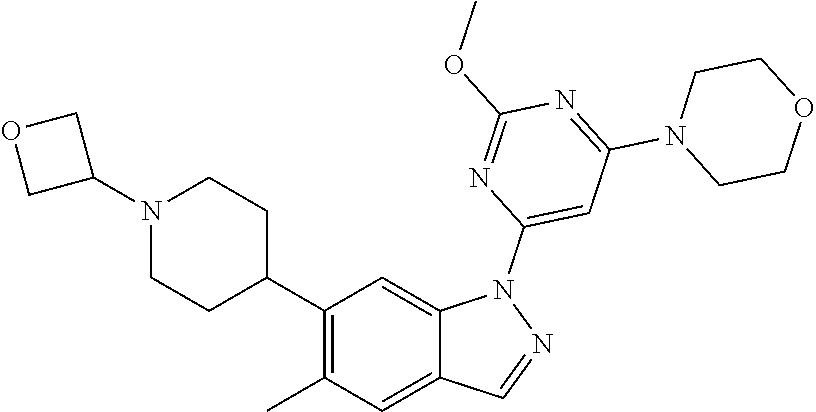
C1(C2CCN(C3COC3)CC2)=C(C)C=C2C(=C1)N(C1=CC(N3CCOCC3)=NC(OC)=N1)N=C2
